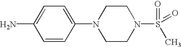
C1=CC(N)=CC=C1N1CCN(S(=O)(C)=O)CC1
